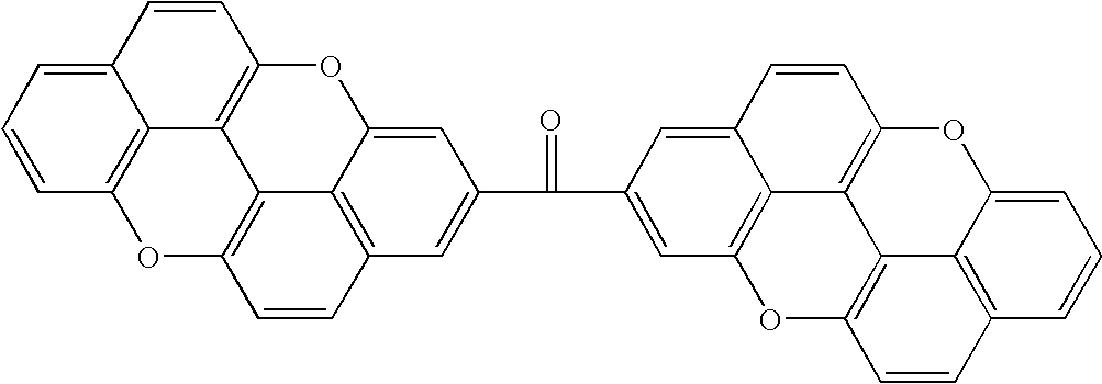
C12=C3C=C(C(C4=CC5=C6C(=C4)C=CC4=C6C6=C(O5)C=CC5=C6C(=CC=C5)O4)=O)C=C1OC1=C4C2=C(C=C3)OC2=C4C(=CC=C2)C=C1
